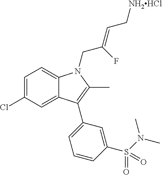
C1=C(Cl)C=C2C(=C1)N(CC(=CC[NH2HCl])F)C(C)=C2C1=CC=CC(S(N(C)C)(=O)=O)=C1
